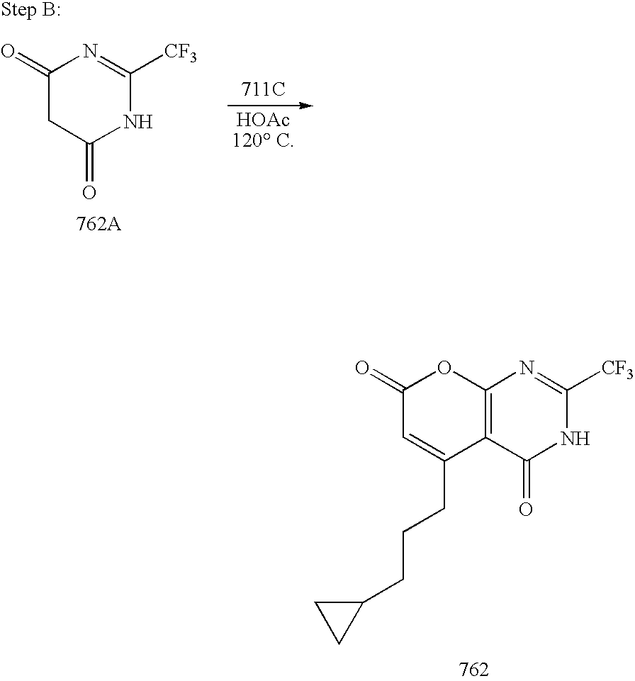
C12=C(C(=O)NC([CF3])=N1)C(CCCC1CC1)=CC(=O)O2.[711C].C1(=O)CC(=O)NC([CF3])=N1
